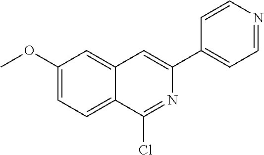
C1(OC)=CC=C2C(=C1)C=C(C1=CC=NC=C1)N=C2Cl
